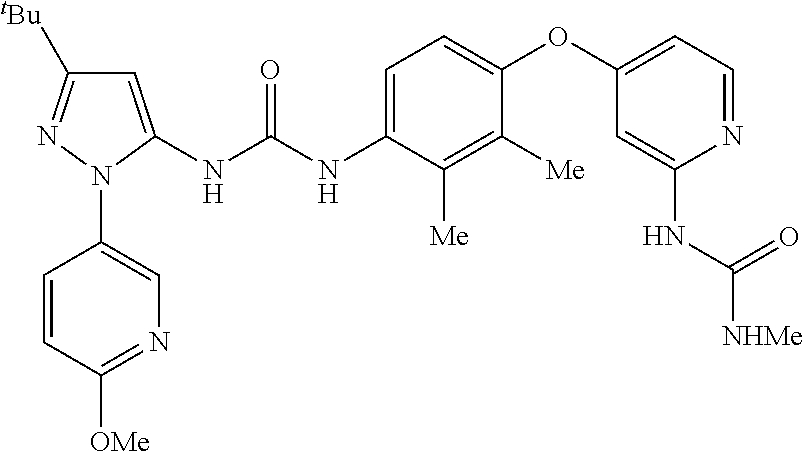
C1=CC([OMe])=NC=C1N1C(NC(NC2=CC=C(OC3=CC=NC(NC([NHMe])=O)=C3)C([Me])=C2[Me])=O)=CC([tBu])=N1
